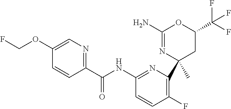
C1(C(NC2=NC(C3(C)CC(C(F)(F)F)OC(N)=N3)=C(F)C=C2)=O)=NC=C(OCF)C=C1
